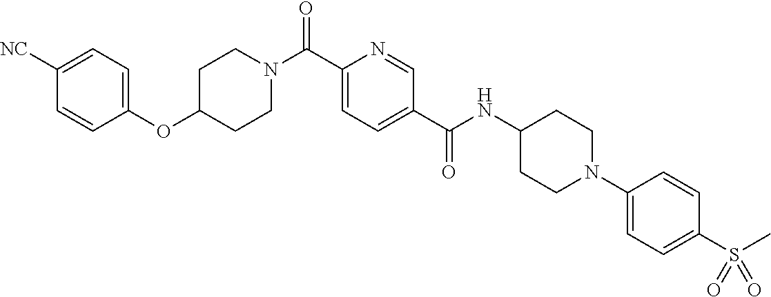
N(C(C1=CC=C(C(=O)N2CCC(OC3=CC=C([CN])C=C3)CC2)N=C1)=O)C1CCN(C2=CC=C(S(C)(=O)=O)C=C2)CC1
